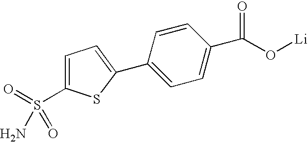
C1=C(S(=O)(=O)N)SC(C2=CC=C(C(O[Li])=O)C=C2)=C1
